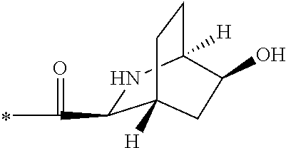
C1(C(=O)C)NC2([H])CCC1([H])CC2O
